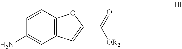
NC1=CC2=C(C=C1)OC(C(=O)[OR2])=C2
